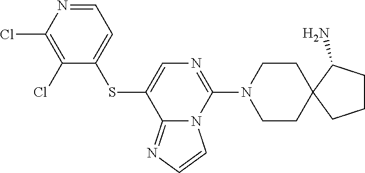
C12=NC=CN1C(N1CCC3(CC1)C(N)CCC3)=NC=C2SC1=CC=NC(Cl)=C1Cl
